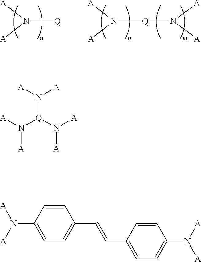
[A]N([A])[Q].[A]N([A])[Q]N([A])[A].[A]N([A])[Q](N([A])[A])N([A])[A].[A]N([A])C1=CC=C(C=CC2=CC=C(N([A])[A])C=C2)C=C1
